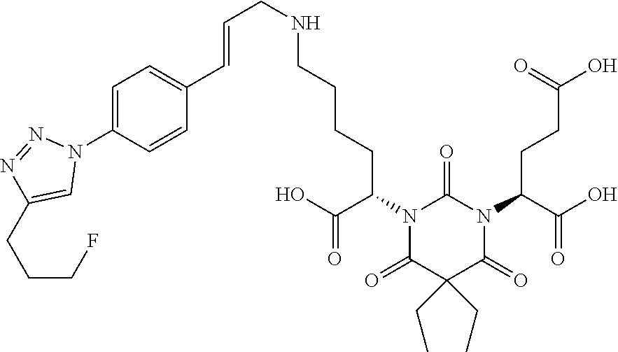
C1(C=CCNCCCCC(N2C(=O)C(CC)(CC)C(=O)N(C(CCC(=O)O)C(=O)O)C2=O)C(=O)O)=CC=C(N2N=NC(CCCF)=C2)C=C1
